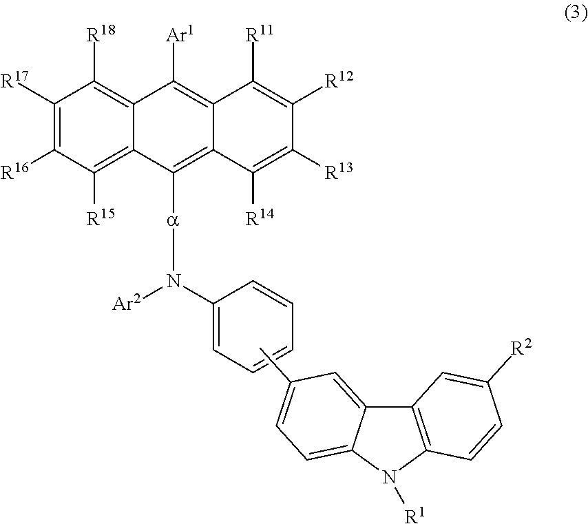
N1([R1])C2=C(C3=CC(C)=CC=C13)C=C([R2])C=C2.C1([R17])=C([R16])C([R15])=C2C(=C1[R18])C([Ar1])=C1C(=C2[a]N(C2=CC=CC=C2)[Ar2])C([R14])=C([R13])C([R12])=C1[R11]
